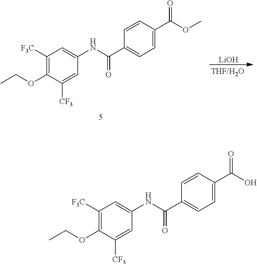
[LiOH].C1([F3C])=C(OCC)C([CF3])=CC(NC(C2=CC=C(C(OC)=O)C=C2)=O)=C1.C1([F3C])=C(OCC)C([CF3])=CC(NC(C2=CC=C(C(O)=O)C=C2)=O)=C1
